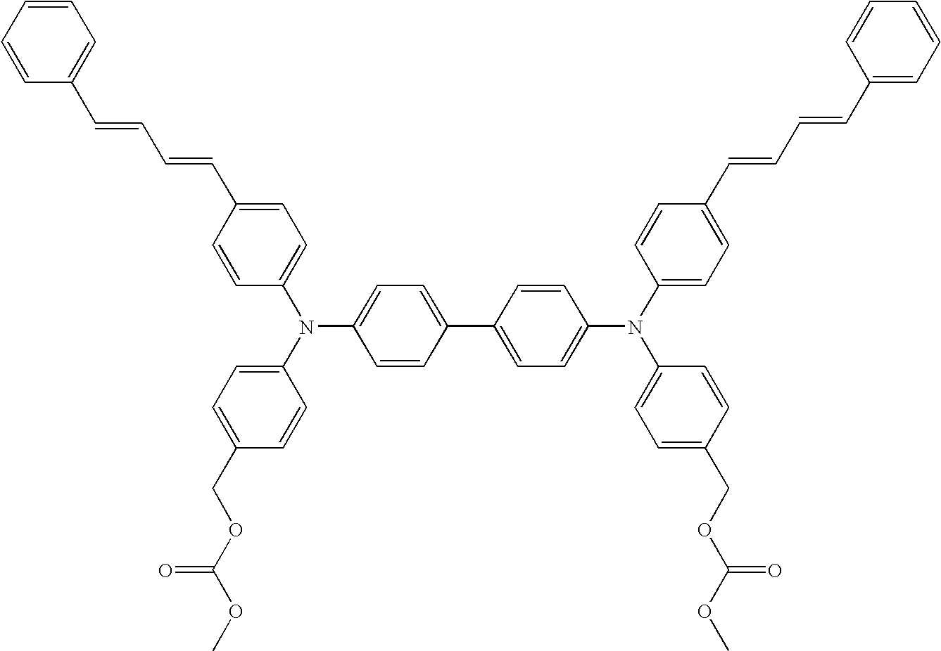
C1=CC=CC(C=CC=CC2=CC=C(N(C3=CC=C(COC(OC)=O)C=C3)C3=CC=C(C4=CC=C(N(C5=CC=C(C=CC=CC6=CC=CC=C6)C=C5)C5=CC=C(COC(OC)=O)C=C5)C=C4)C=C3)C=C2)=C1
